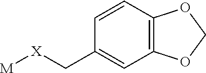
[M][X]CC1=CC2=C(C=C1)OCO2
